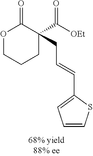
O1CCCC(C([OEt])=O)(CC=CC2=CC=CS2)C1=O
